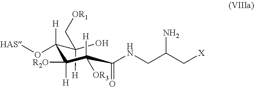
C(C(O)(C[OR1])[H])([H])(O[HAS])C([R2O])([H])C(C(NCC(C[X])N)=O)([H])[OR3]
